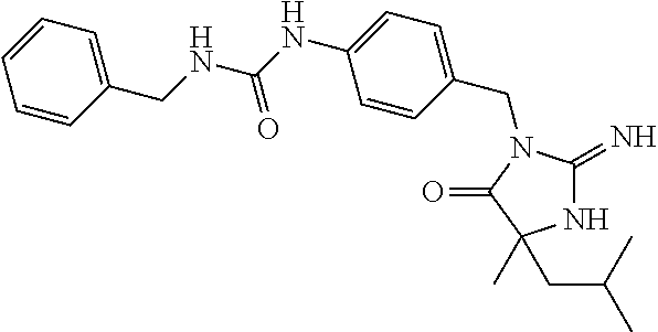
N1C(=N)N(CC2=CC=C(NC(NCC3=CC=CC=C3)=O)C=C2)C(=O)C1(C)CC(C)C
